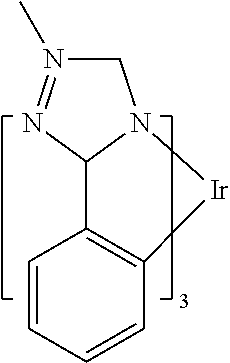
C1=CC=CC2=C1C1N(CN(C)=N1)[Ir]2
